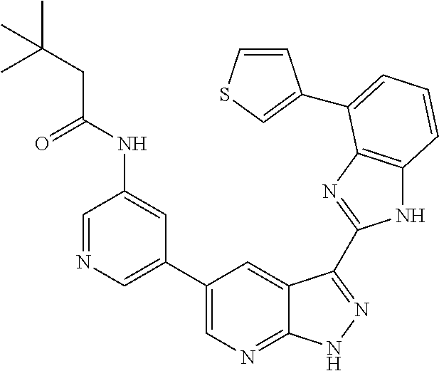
N1C2=C(N=C1C1=NNC3=NC=C(C4=CN=CC(NC(CC(C)(C)C)=O)=C4)C=C31)C(C1=CSC=C1)=CC=C2
